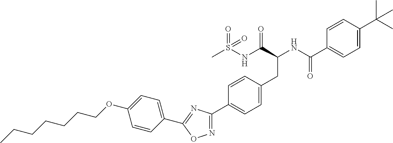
CCCCCCCOC1=CC=C(C2=NC(C3=CC=C(CC(C(=O)NS(C)(=O)=O)NC(=O)C4=CC=C(C(C)(C)C)C=C4)C=C3)=NO2)C=C1
